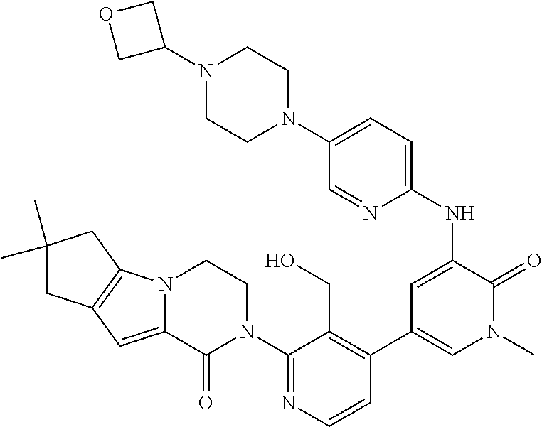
C1(N2CCN3C(=CC4=C3CC(C)(C)C4)C2=O)=NC=CC(C2=CN(C)C(=O)C(NC3=CC=C(N4CCN(C5COC5)CC4)C=N3)=C2)=C1CO
